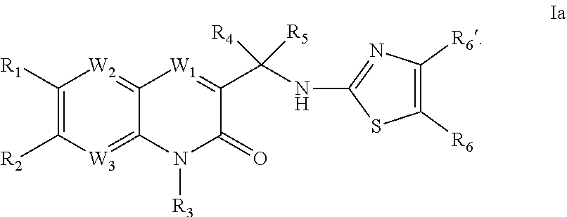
C1([R1])=C([R2])[W3]=C2C(=[W2]1)[W1]=C(C(NC1=NC([R6])=C([R6])S1)([R4])[R5])C(=O)N2[R3]
